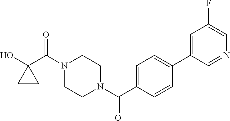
OC1(C(N2CCN(C(=O)C3=CC=C(C4=CC(F)=CN=C4)C=C3)CC2)=O)CC1
